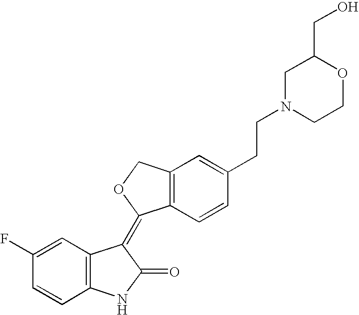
C12=C(C=CC(CCN3CCOC(CO)C3)=C1)C(=C1C3=C(NC1=O)C=CC(F)=C3)OC2
